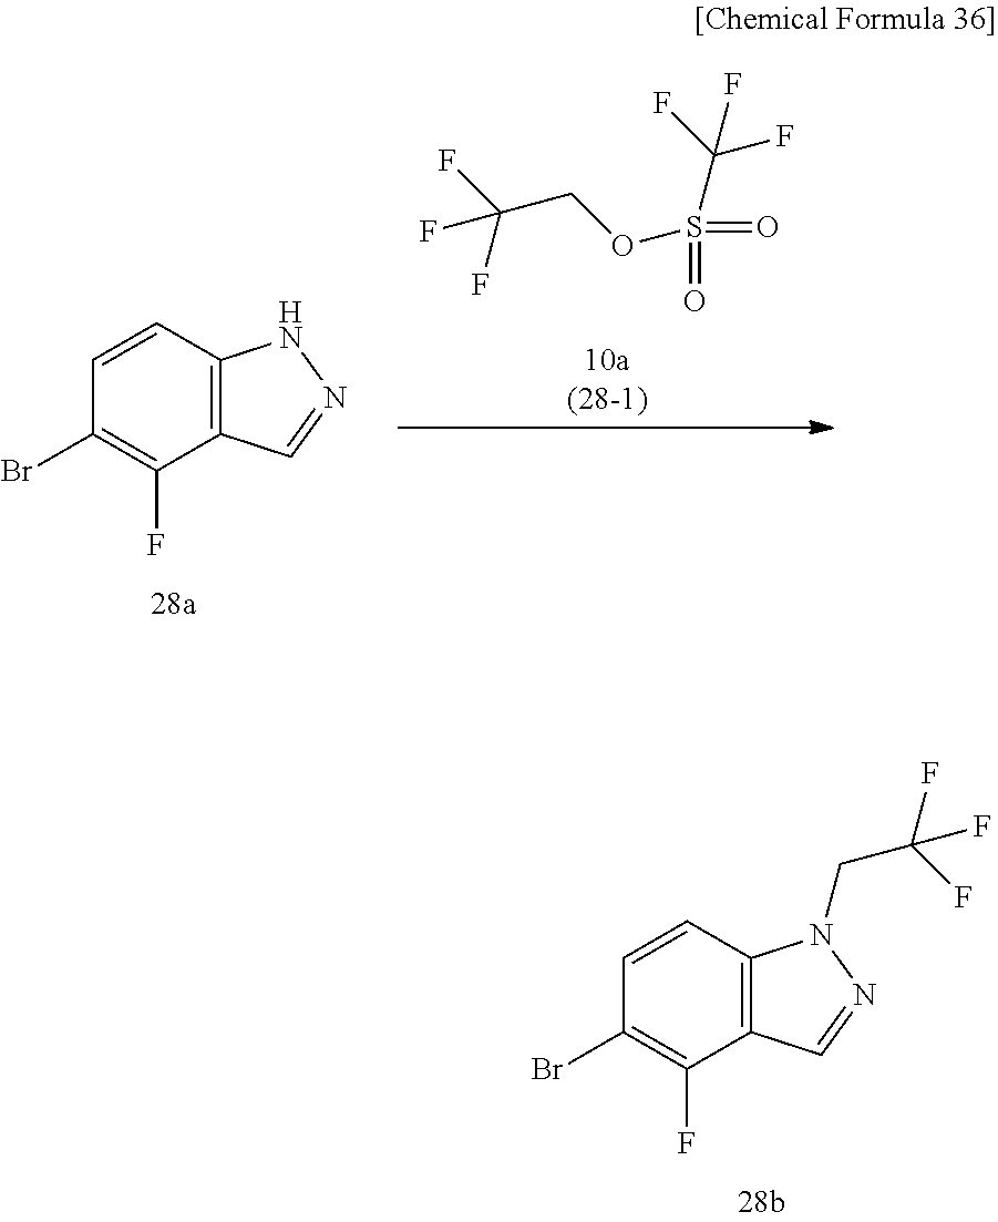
C12=C(C=CC(Br)=C1F)N(CC(F)(F)F)N=C2.C12=C(C=CC(Br)=C1F)NN=C2.FC(COS(=O)(=O)C(F)(F)F)(F)F
